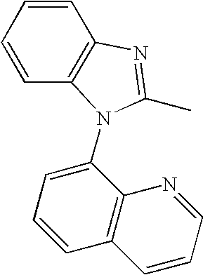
C1=CC=CC2=C1N(C1=CC=CC3=C1N=CC=C3)C(C)=N2
